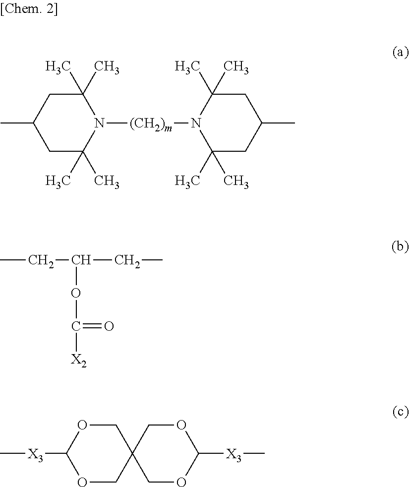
C1(C)(C)CC(C)CC(C)(C)N1[(CH2)m]N1C(C)(C)CC(C)CC1(C)C.CCC(OC(=O)[X2])CC.C[X3]C1OCC2(CO1)COC([X3]C)OC2
